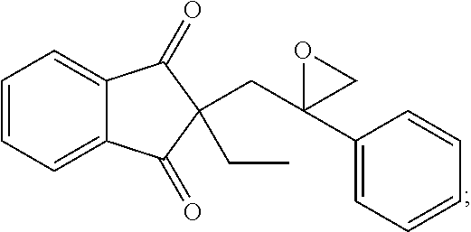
C1=C2C(=CC=C1)C(=O)C(CC1(C3=CC=CC=C3)CO1)(CC)C2=O
